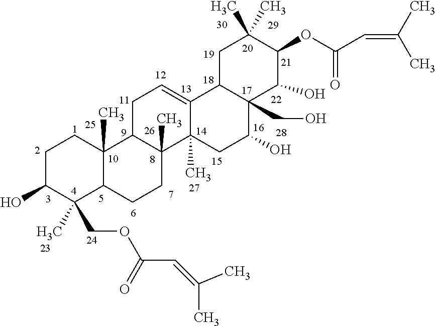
C1C(O)C(COC(C=C(C)C)=O)(C)C2C(C)(C1)C1C(C)(CC2)C2(C)C(=CC1)C1C(CO)(C(O)C2)C(O)C(OC(C=C(C)C)=O)C(C)(C)C1
